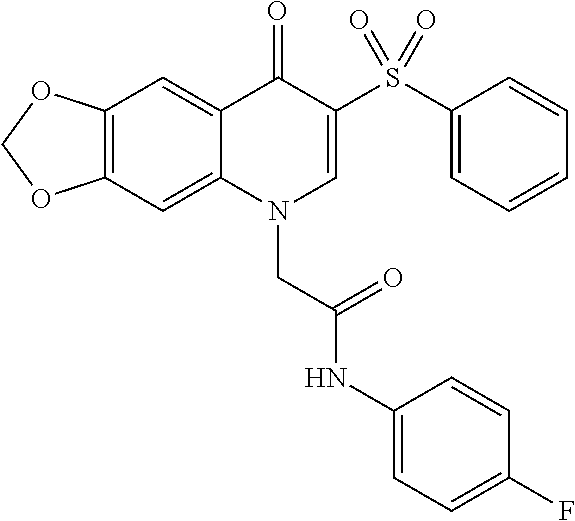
C12=C(C=C3C(=C1)C(=O)C(S(C1=CC=CC=C1)(=O)=O)=CN3CC(NC1=CC=C(F)C=C1)=O)OCO2
